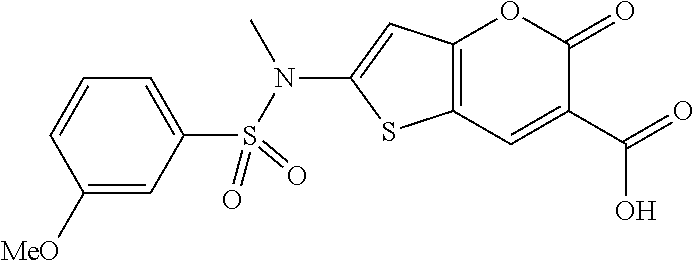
C12=C(C=C(C(=O)O)C(=O)O1)SC(N(S(C1=CC=CC([MeO])=C1)(=O)=O)C)=C2
